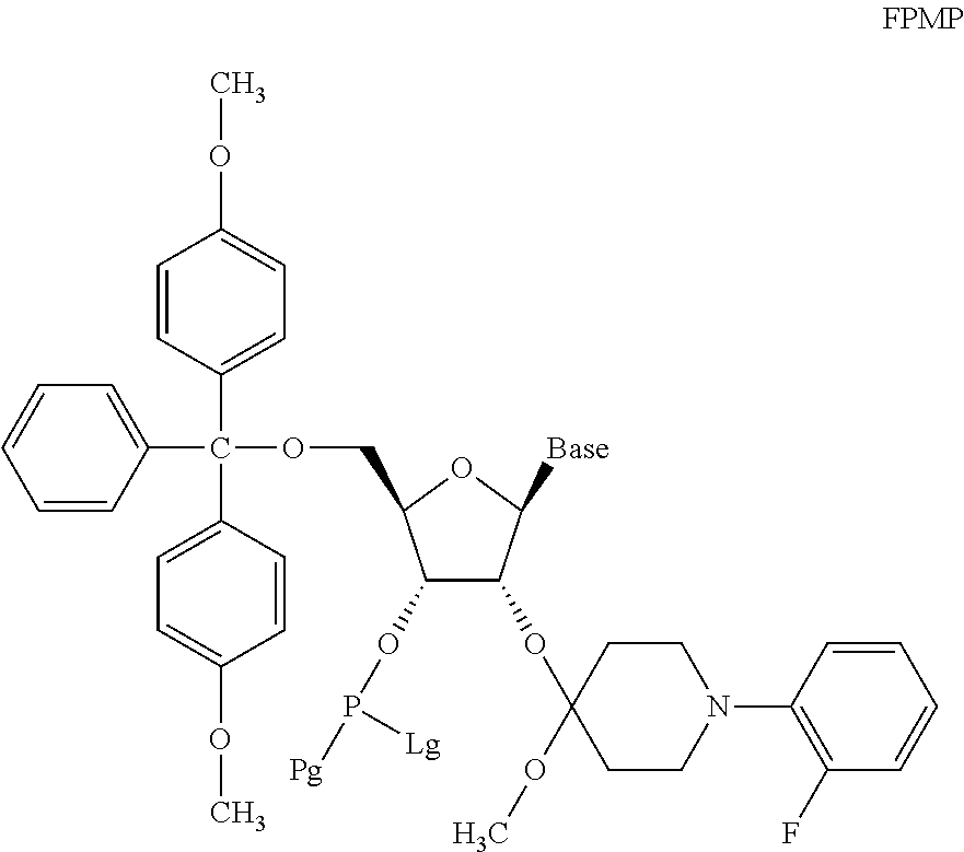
C1=CC(N2CCC(OC3C(OP([Pg])[Lg])C(COC(C4=CC=CC=C4)(C4=CC=C(OC)C=C4)C4=CC=C(OC)C=C4)OC3[Base])(OC)CC2)=C(F)C=C1
